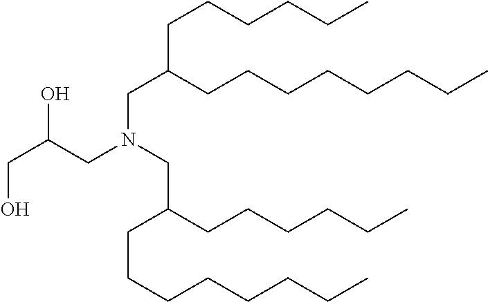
C(C(CCCCCCCC)CCCCCC)N(CC(CO)O)CC(CCCCCC)CCCCCCCC
